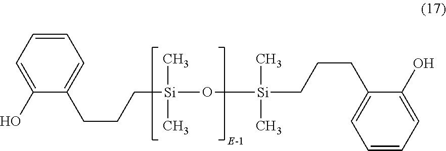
C1=C(O)C(CCC[Si](O[Si](CCCC2=CC=CC=C2O)(C)C)(C)C)=CC=C1
